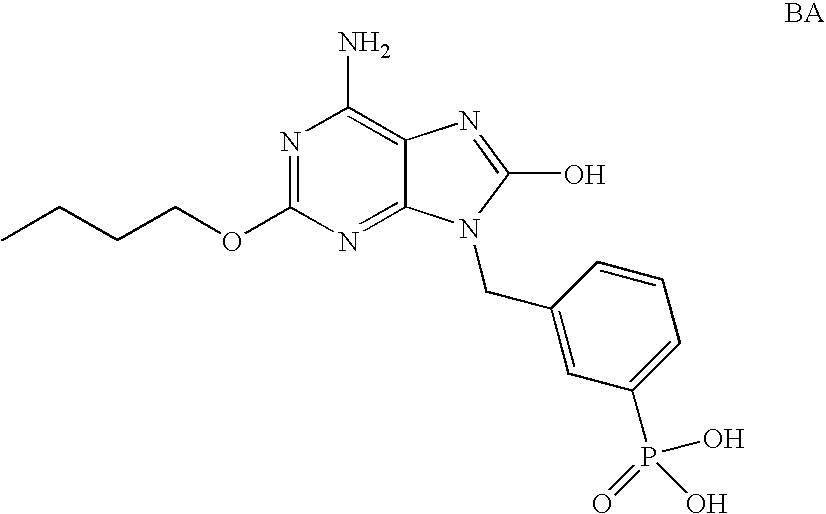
C12=NC(OCCCC)=NC(N)=C1N=C(O)N2CC1=CC(P(=O)(O)O)=CC=C1
